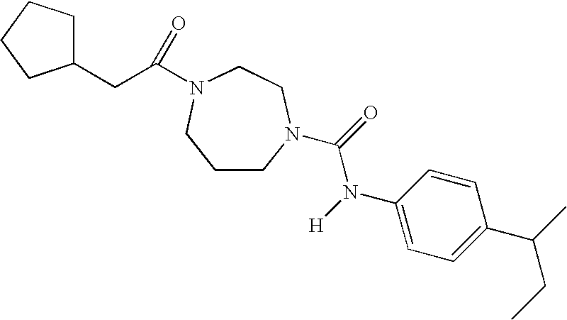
C1CN(C(=O)N([H])C2=CC=C(C(C)CC)C=C2)CCN(C(CC2CCCC2)=O)C1
